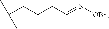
C(CCCC=N[OBn])(C)C
